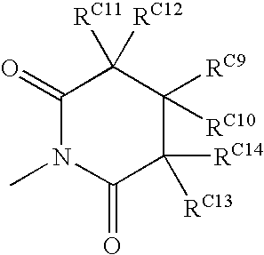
C1(=O)N(C)C(=O)C([RC14])([RC13])C([RC10])([RC9])C1([RC12])[RC11]
